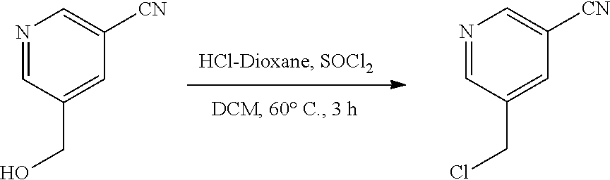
N1=CC(CO)=CC([CN])=C1.N1=CC(CCl)=CC([CN])=C1
